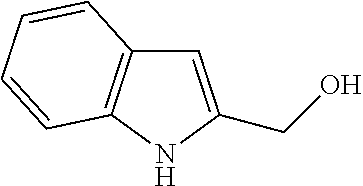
C1=C(CO)NC2=C1C=CC=C2
